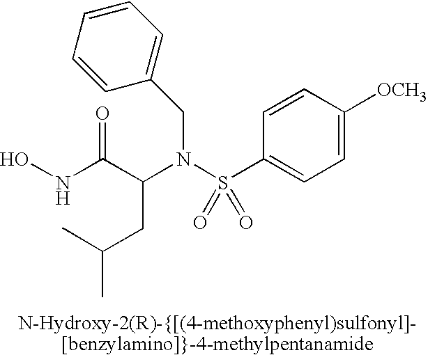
N(C(C(N(S(C1=CC=C([OCH3])C=C1)(=O)=O)CC1=CC=CC=C1)CC(C)C)=O)O
